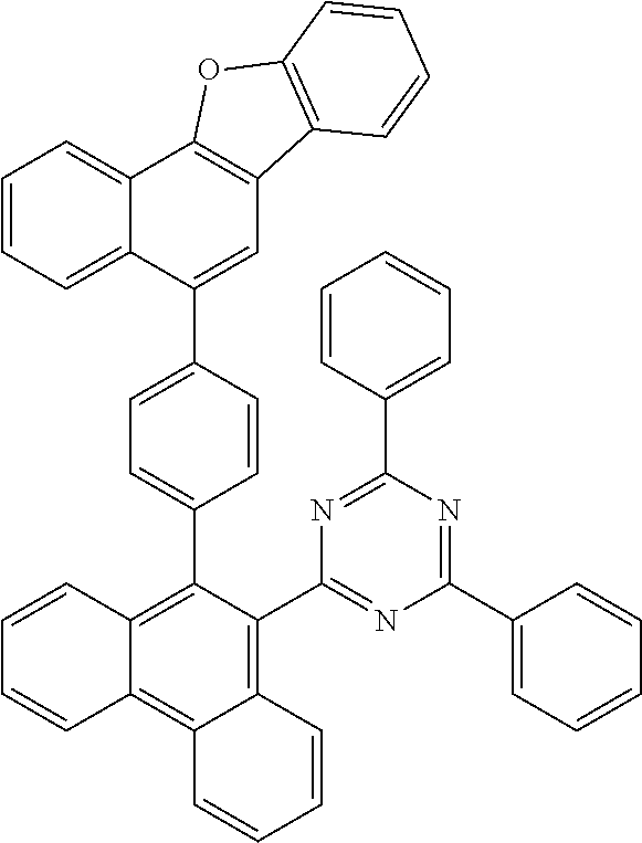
C1=CC=C2C(=C1)C1=C(C=C2C2=CC=C(C3=C4C(=C5C(=C3C3=NC(C6=CC=CC=C6)=NC(C6=CC=CC=C6)=N3)C=CC=C5)C=CC=C4)C=C2)C2=C(O1)C=CC=C2
